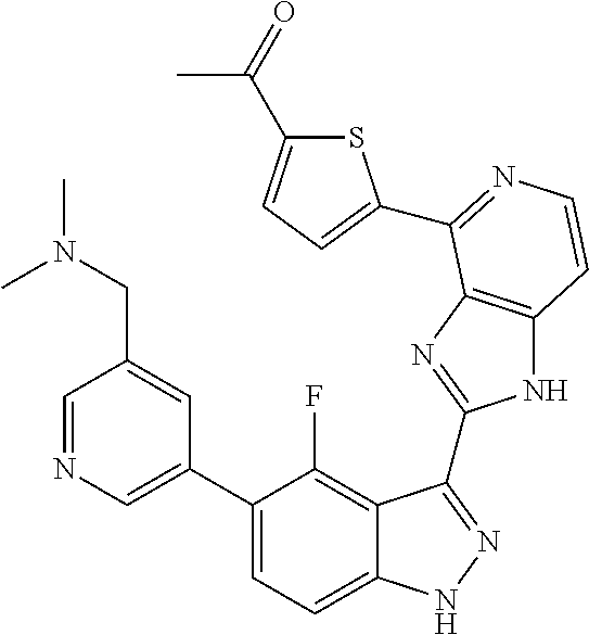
C1=C(C2=CC=C3C(=C2F)C(C2=NC4=C(N2)C=CN=C4C2=CC=C(C(C)=O)S2)=NN3)C=C(CN(C)C)C=N1
